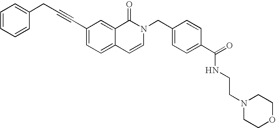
C1=CC=CC(CC#CC2=CC=C3C(=C2)C(=O)N(CC2=CC=C(C(=O)NCCN4CCOCC4)C=C2)C=C3)=C1
